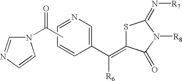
S1C(=C([R6])C2=CN=CC=C2)C(=O)N([R8])C1=N[R7].CC(N1C=NC=C1)=O
